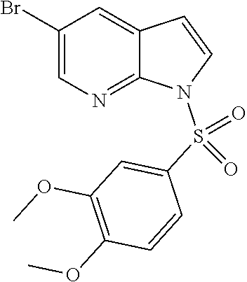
C1(Br)=CN=C2C(=C1)C=CN2S(C1=CC(OC)=C(OC)C=C1)(=O)=O
